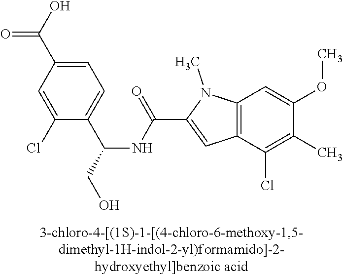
C1(Cl)=CC(C(O)=O)=CC=C1C(NC(C1=CC2=C(N1C)C=C(OC)C(C)=C2Cl)=O)CO
